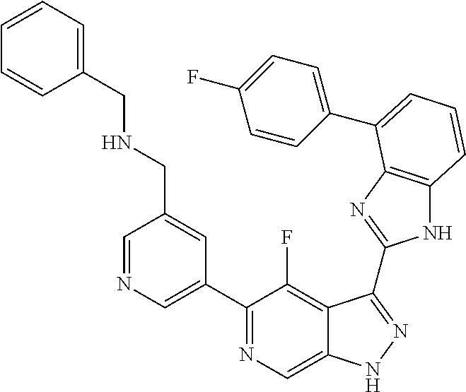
C1=NC=C(C2=NC=C3C(=C2F)C(C2=NC4=C(N2)C=CC=C4C2=CC=C(F)C=C2)=NN3)C=C1CNCC1=CC=CC=C1
